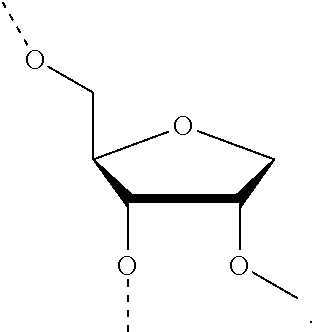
C1(OC)C(OC)COC1COC
